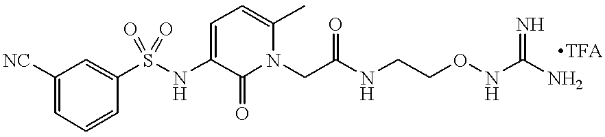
C1=CC(S(NC2=CC=C(C)N(CC(=O)NCCONC(N)=N)C2=O)(=O)=O)=CC([NC])=C1
